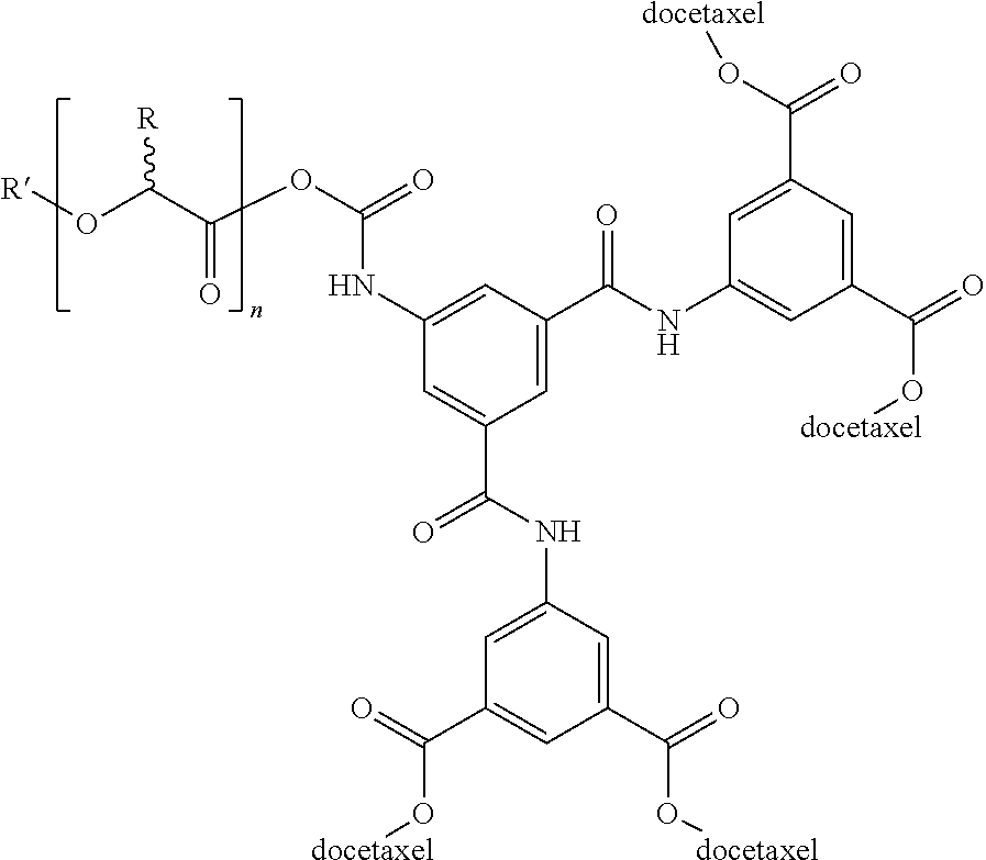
[R]OC(C(=O)OC(=O)NC1=CC(C(NC2=CC(C(=O)O[docetaxel])=CC(C(=O)O[docetaxel])=C2)=O)=CC(C(=O)NC2=CC(C(=O)O[docetaxel])=CC(C(=O)O[docetaxel])=C2)=C1)[R]
